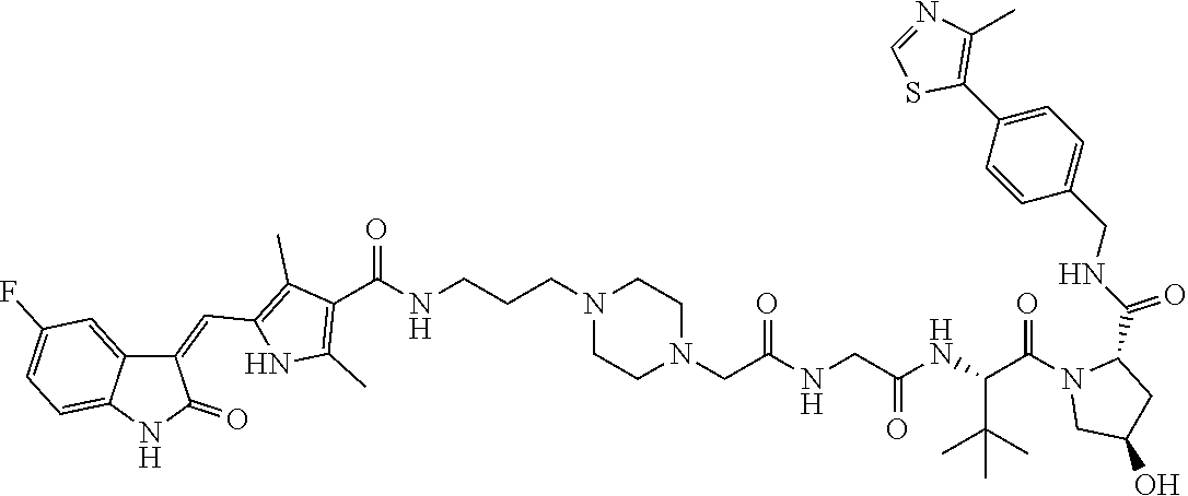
C1=NC(C)=C(C2=CC=C(CNC(=O)C3N(C(C(C(C)(C)C)NC(CNC(CN4CCN(CCCNC(C5=C(C)NC(C=C6C7=CC(F)=CC=C7NC6=O)=C5C)=O)CC4)=O)=O)=O)CC(O)C3)C=C2)S1
